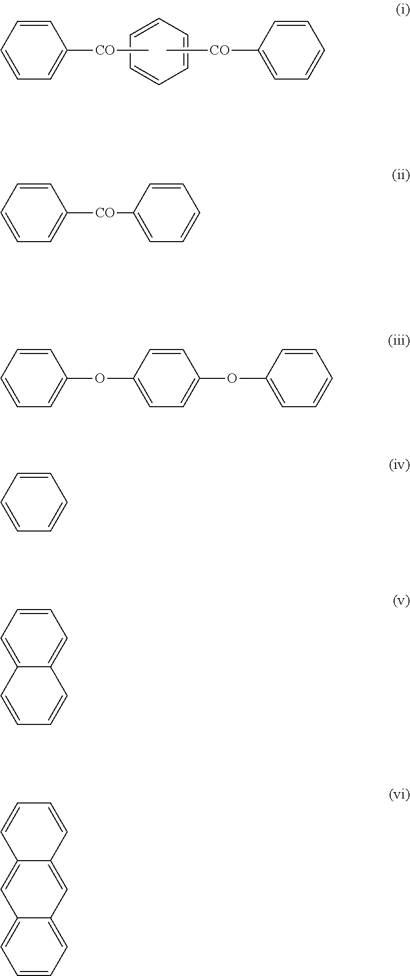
C1=CC=CC=C1[CO]C.C1=CC=CC=C1.C[CO]C1=CC=CC=C1.C1=CC=CC=C1[CO]C1=CC=CC=C1.C1=CC=CC=C1OC1=CC=C(OC2=CC=CC=C2)C=C1.C1=CC=CC=C1.C1=CC=C2C(=C1)C=CC=C2.C1=CC=C2C(=C1)C=C1C(=C2)C=CC=C1
